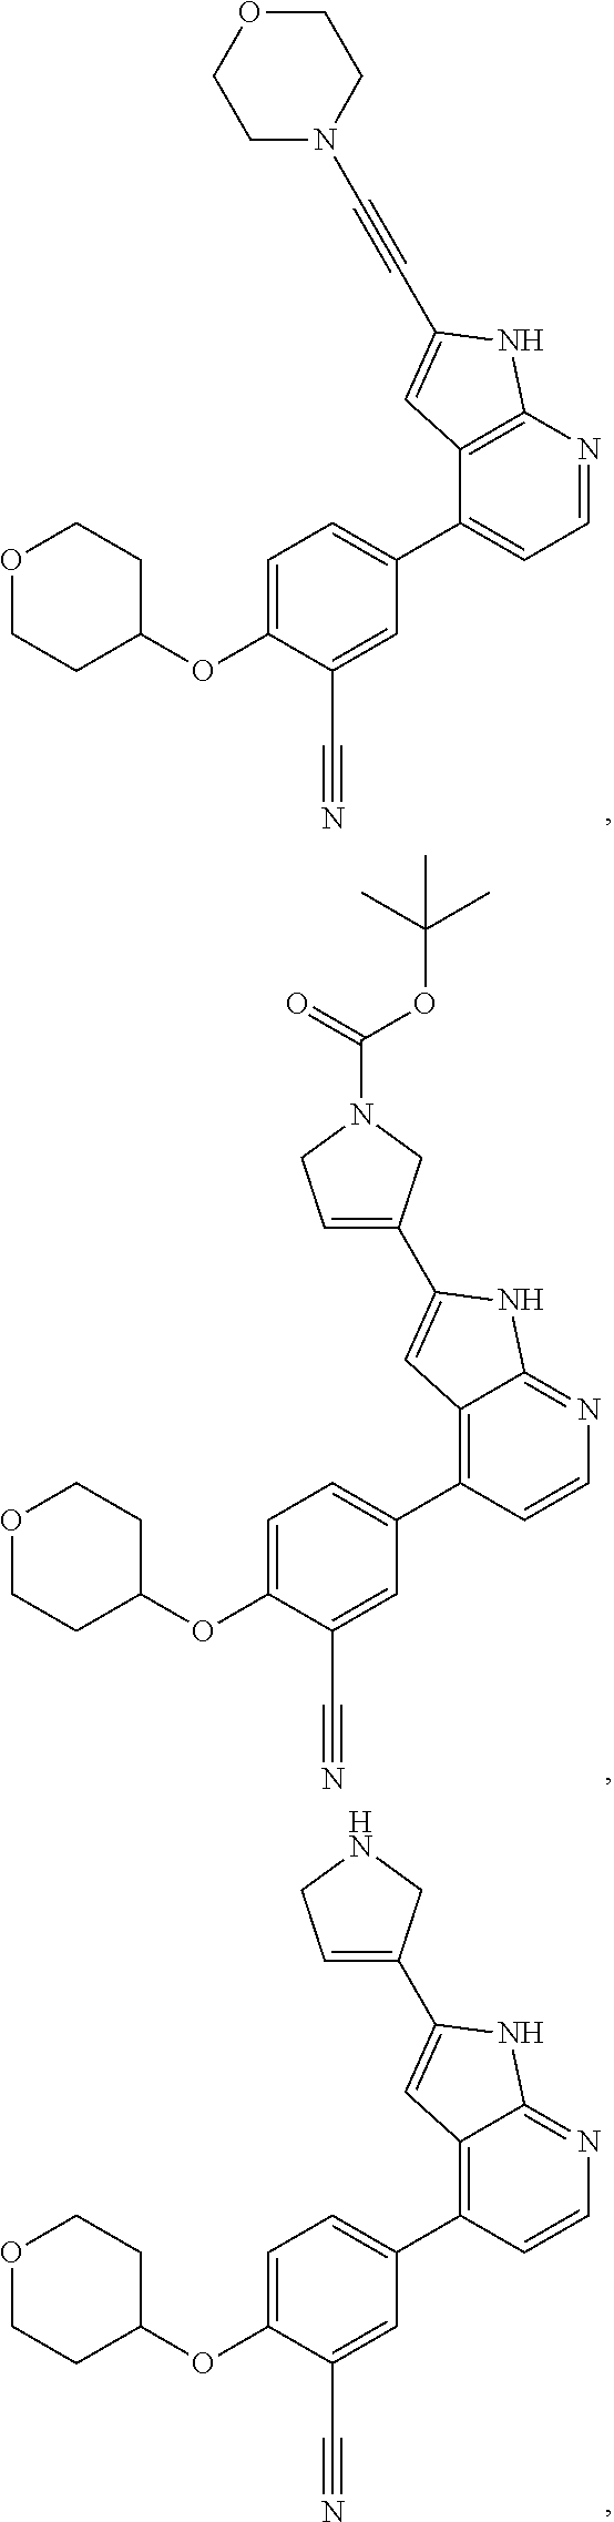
C1=C(OC2CCOCC2)C(C#N)=CC(C2=CC=NC3=C2C=C(C#CN2CCOCC2)N3)=C1.C1=C(OC2CCOCC2)C(C#N)=CC(C2=C3C(=NC=C2)NC(C2=CCN(C(=O)OC(C)(C)C)C2)=C3)=C1.C1=C(OC2CCOCC2)C(C#N)=CC(C2=C3C(=NC=C2)NC(C2=CCNC2)=C3)=C1
